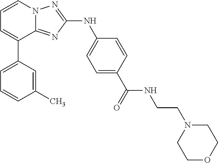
C1=CN2C(=NC(NC3=CC=C(C(=O)NCCN4CCOCC4)C=C3)=N2)C(C2=CC=CC(C)=C2)=C1
